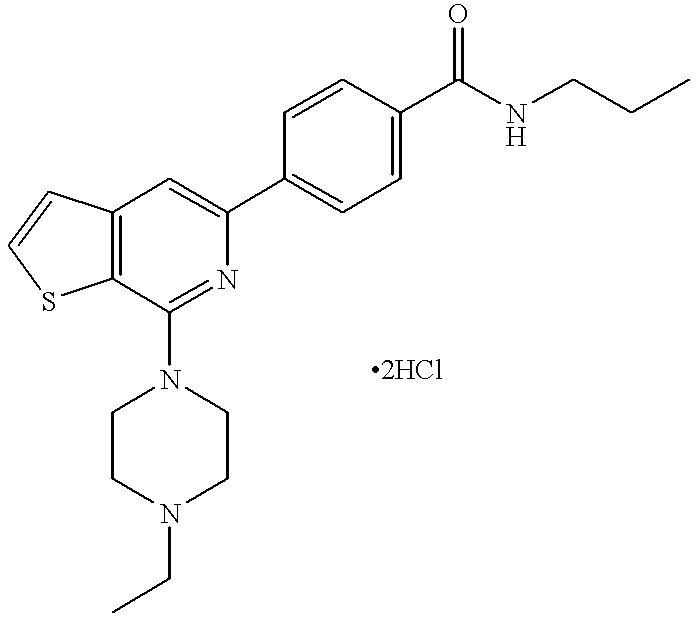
C12=C(C=C(C3=CC=C(C(NCCC)=O)C=C3)N=C1N1CCN(CC)CC1)C=CS2
